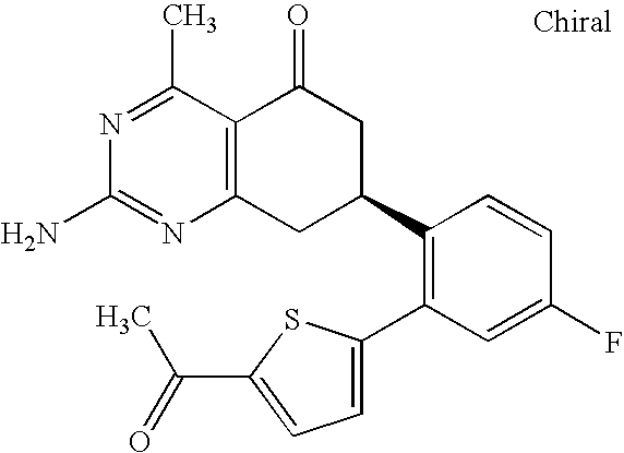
C1(C2CC(=O)C3=C(C2)N=C(N)N=C3C)=C(C2=CC=C(C(=O)C)S2)C=C(F)C=C1
